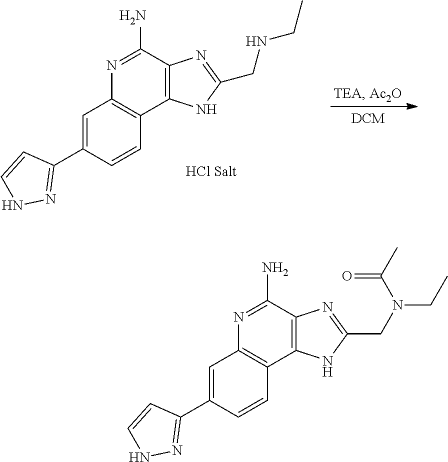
C12=C(C(N)=NC3=C1C=CC(C1=NNC=C1)=C3)N=C(CN(C(=O)C)CC)N2.C12=C(C(N)=NC3=C1C=CC(C1=NNC=C1)=C3)N=C(CNCC)N2
